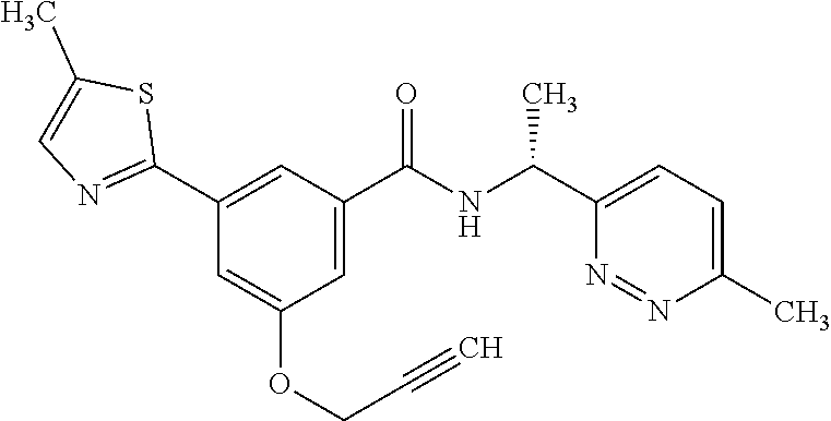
C1(C2=NC=C(C)S2)=CC(C(NC(C2=CC=C(C)N=N2)C)=O)=CC(OCC#C)=C1
